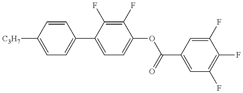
C1=C([C3H7])C=CC(C2=CC=C(OC(C3=CC(F)=C(F)C(F)=C3)=O)C(F)=C2F)=C1
